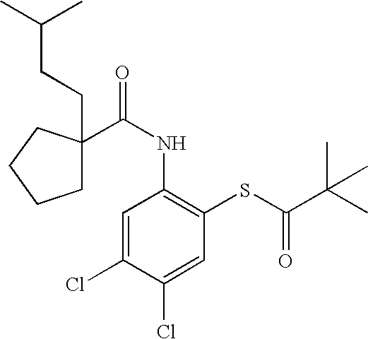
C1C(C(NC2=C(SC(C(C)(C)C)=O)C=C(Cl)C(Cl)=C2)=O)(CCC(C)C)CCC1
